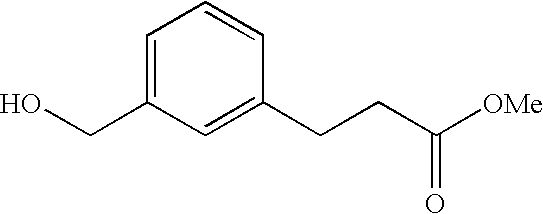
C1=C(CO)C=C(CCC([OMe])=O)C=C1
